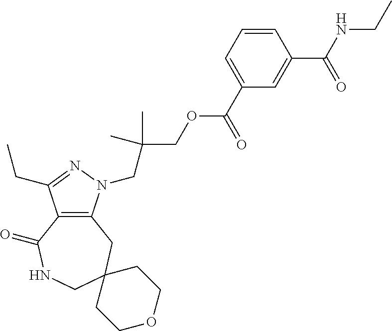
C12=C(CC3(CNC1=O)CCOCC3)N(CC(COC(C1=CC=CC(C(=O)NCC)=C1)=O)(C)C)N=C2CC
